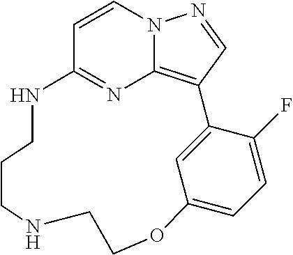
C1=CN2C3=C(C=N2)C2=CC(=CC=C2F)OCCNCCCNC1=N3
